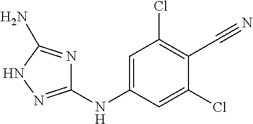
C1=C(NC2=NNC(N)=N2)C=C(Cl)C(C#N)=C1Cl
